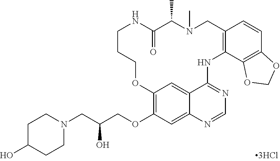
C1C(O)CCN(CC(COC2=C3C=C4C(=C2)N=CN=C4NC2=C(C=CC4=C2OCO4)CN(C)C(C)C(=O)NCCCO3)O)C1
